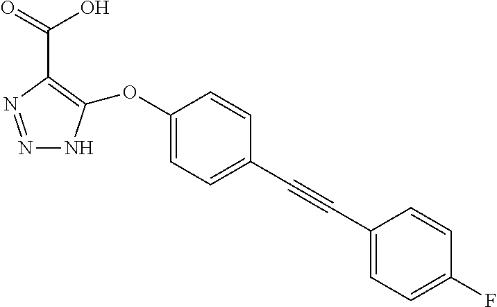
N1=NC(C(O)=O)=C(OC2=CC=C(C#CC3=CC=C(F)C=C3)C=C2)N1
